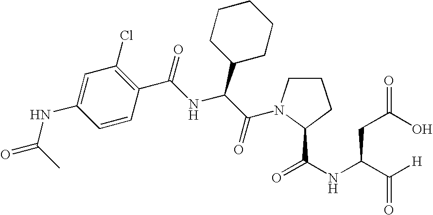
C1=C(NC(=O)C)C=CC(C(NC(C(=O)N2CCCC2C(NC(C([H])=O)CC(O)=O)=O)C2CCCCC2)=O)=C1Cl
